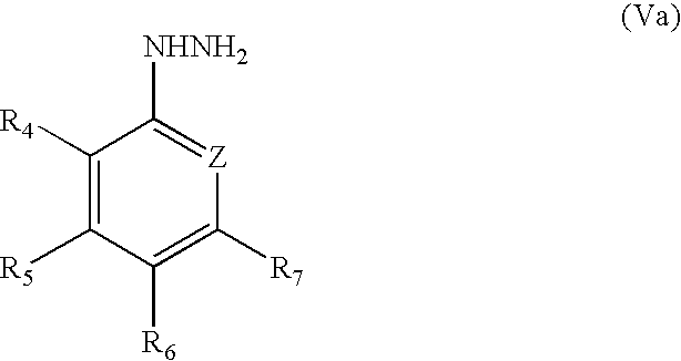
C1([R4])=C([R5])C([R6])=C([R7])[Z]=C1[NHNH2]
